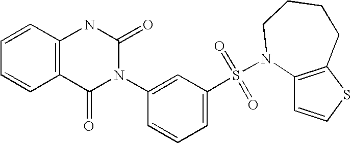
C1=CC2=C(C=C1)C(=O)N(C1=CC(S(=O)(=O)N3C4=C(CCCC3)SC=C4)=CC=C1)C(=O)N2
